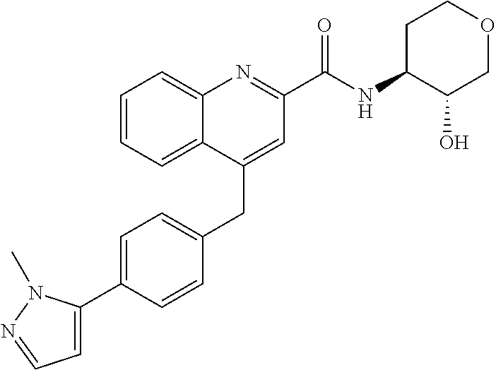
C1=C(C2=CC=NN2C)C=CC(CC2=CC(C(NC3C(O)COCC3)=O)=NC3=CC=CC=C23)=C1
